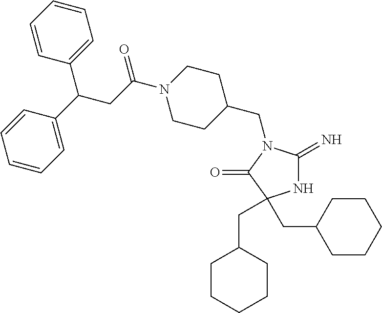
N1C(=N)N(CC2CCN(C(=O)CC(C3=CC=CC=C3)C3=CC=CC=C3)CC2)C(=O)C1(CC1CCCCC1)CC1CCCCC1
